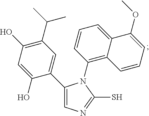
C1(C2=CN=C(S)N2C2=C3C(=CC=C2)C(OC)=CC=C3)=CC(C(C)C)=C(O)C=C1O
